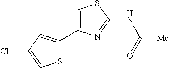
C1=C(C2=CC(Cl)=CS2)N=C(NC([Me])=O)S1
